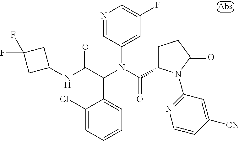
N1=CC(N(C(C2CCC(=O)N2C2=NC=CC([CN])=C2)=O)C(C(NC2CC(F)(F)C2)=O)C2=CC=CC=C2Cl)=CC(F)=C1
